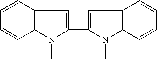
C1=CC2=C(C=C1)N(C)C(C1=CC3=C(N1C)C=CC=C3)=C2
